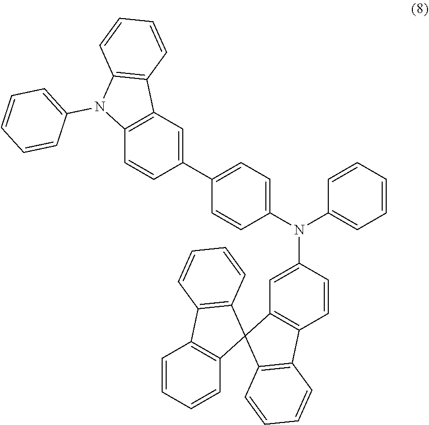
N(C1=CC2=C(C=C1)C1=C(C23C2=C(C4=C3C=CC=C4)C=CC=C2)C=CC=C1)(C1=CC=C(C2=CC3=C(C=C2)N(C2=CC=CC=C2)C2=C3C=CC=C2)C=C1)C1=CC=CC=C1
